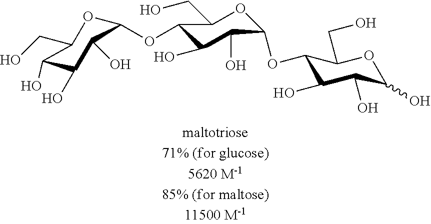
O1C(CO)C(OC2OC(CO)C(O)C(O)C2O)C(O)C(O)C1OC1C(O)C(O)C(O)OC1CO
